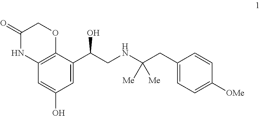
C12=C(C(C(CNC([Me])([Me])CC3=CC=C([OMe])C=C3)O)=CC(O)=C1)OCC(=O)N2
